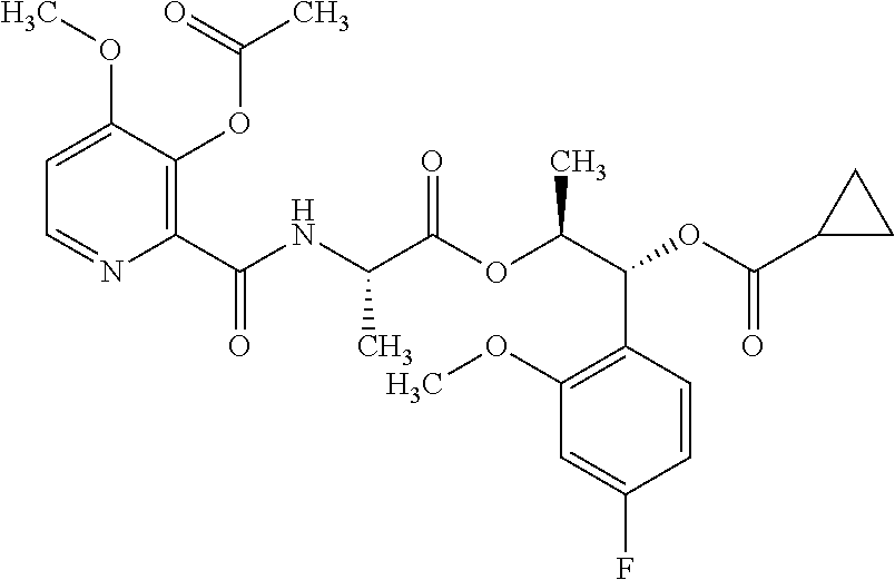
N(C(C(OC(C(C1=C(OC)C=C(F)C=C1)OC(C1CC1)=O)C)=O)C)C(=O)C1=C(OC(C)=O)C(OC)=CC=N1
